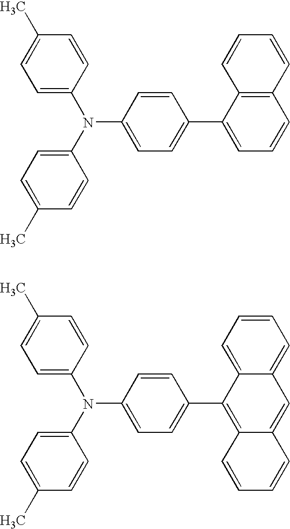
C1=C(N(C2=CC=C(C)C=C2)C2=CC=C(C3=CC=CC4=C3C=CC=C4)C=C2)C=CC(C)=C1.C1=C(N(C2=CC=C(C)C=C2)C2=CC=C(C3=C4C(=CC5=CC=CC=C35)C=CC=C4)C=C2)C=CC(C)=C1
